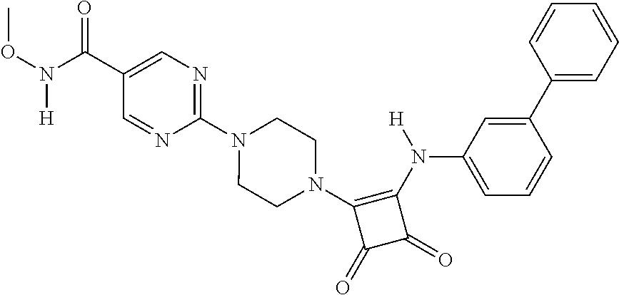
C1(C(N(OC)[H])=O)=CN=C(N2CCN(C3=C(N([H])C4=CC=CC(C5=CC=CC=C5)=C4)C(=O)C3=O)CC2)N=C1
